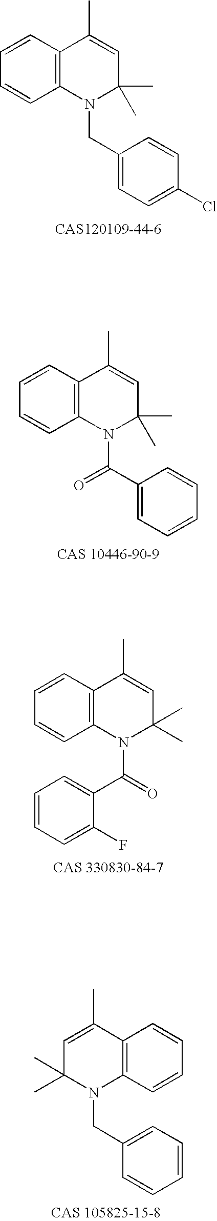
C12=C(C(C)=CC(C)(C)N1CC1=CC=C(Cl)C=C1)C=CC=C2.C12=C(C(C)=CC(C)(C)N1C(C1=CC=CC=C1)=O)C=CC=C2.C12=C(C(C)=CC(C)(C)N1C(C1=CC=CC=C1F)=O)C=CC=C2.C12=C(C(C)=CC(C)(C)N1CC1=CC=CC=C1)C=CC=C2
